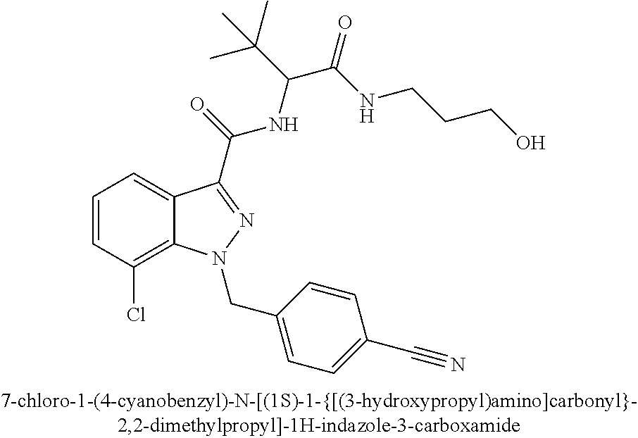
C1=CC(Cl)=C2C(=C1)C(C(=O)NC(C(NCCCO)=O)C(C)(C)C)=NN2CC1=CC=C(C#N)C=C1
